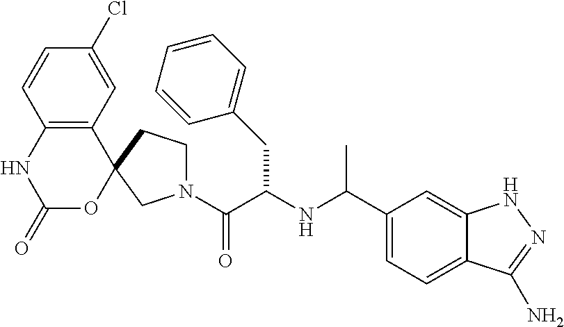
N1(C(C(NC(C2=CC=C3C(=C2)NN=C3N)C)CC2=CC=CC=C2)=O)CCC2(C1)C1=C(NC(=O)O2)C=CC(Cl)=C1
